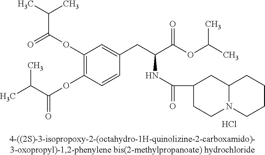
C(C)(C)C(OC1=C(OC(C(C)C)=O)C=C(CC(C(OC(C)C)=O)NC(=O)C2CCN3C(C2)CCCC3)C=C1)=O.Cl
